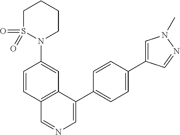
C1=CC(N2S(=O)(=O)CCCC2)=CC2=C1C=NC=C2C1=CC=C(C2=CN(C)N=C2)C=C1
